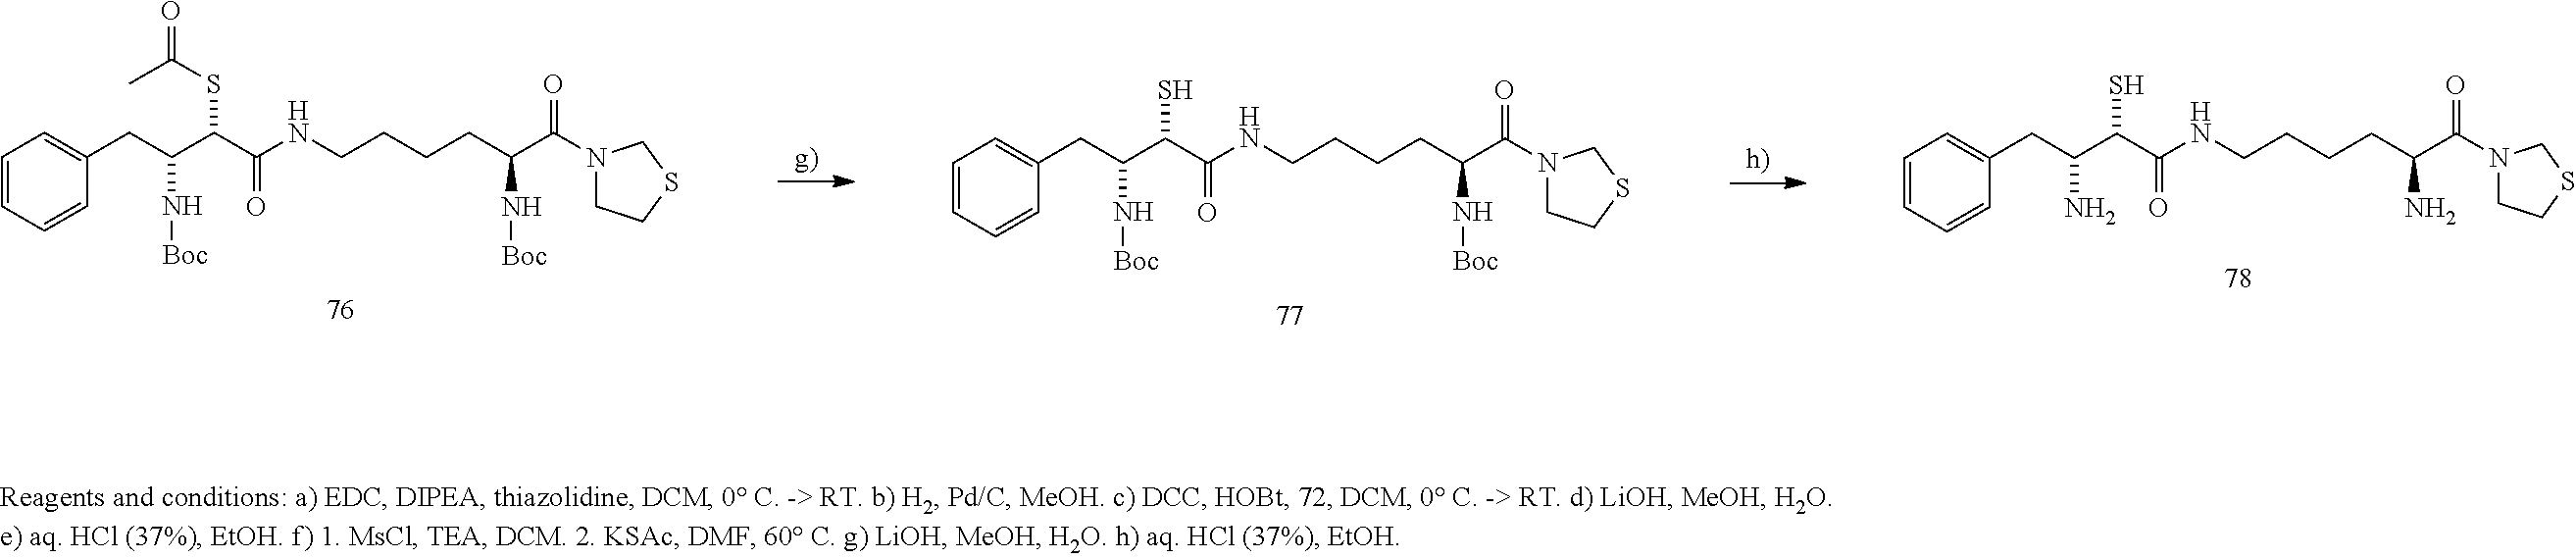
C(C(NCCCCC(C(N1CCSC1)=O)N[Boc])=O)(C(CC1=CC=CC=C1)N[Boc])S.C(C(NCCCCC(C(N1CCSC1)=O)N[Boc])=O)(C(CC1=CC=CC=C1)N[Boc])SC(=O)C.C(C(NCCCCC(C(=O)N1CCSC1)N)=O)(C(CC1=CC=CC=C1)N)S
